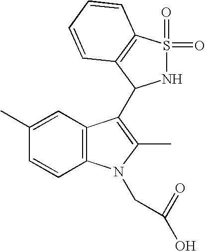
C1(C)=CC2=C(C=C1)N(CC(=O)O)C(C)=C2C1NS(=O)(=O)C2=C1C=CC=C2
